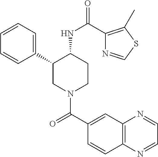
C1=CC=C(C2CN(C(C3=CC4=C(C=C3)N=CC=N4)=O)CCC2NC(=O)C2=C(C)SC=N2)C=C1
